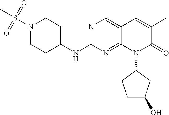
N1(S(C)(=O)=O)CCC(NC2=NC=C3C(=N2)N(C2CCC(O)C2)C(=O)C(C)=C3)CC1
